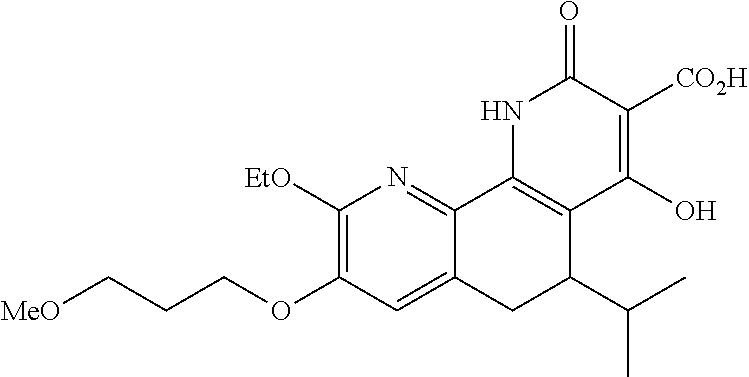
C1([EtO])=C(OCCC[MeO])C=C2C(=N1)C1=C(C(C(C)C)C2)C(O)=C([CO2H])C(=O)N1
